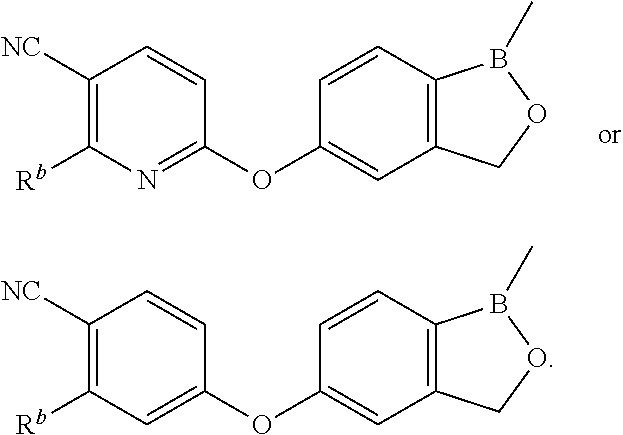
C1(OC2=CC3=C(C=C2)B(C)OC3)=CC([Rb])=C([NC])C=C1.C1(OC2=CC3=C(C=C2)B(C)OC3)=NC([Rb])=C([NC])C=C1
